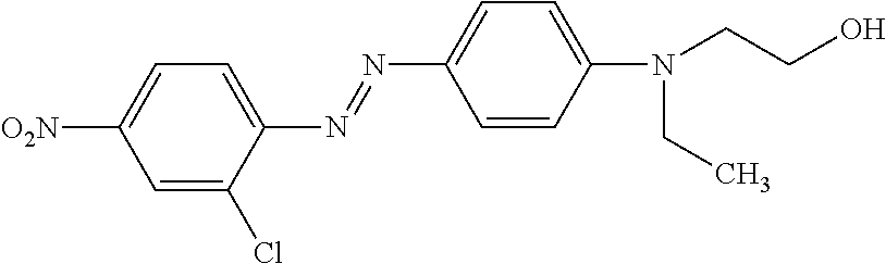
C1=C(Cl)C(N=NC2=CC=C(N(CC)CCO)C=C2)=CC=C1[O2N]
